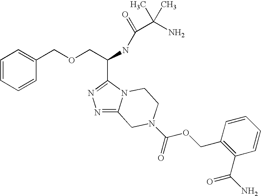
C1=CC=CC(COCC(NC(=O)C(N)(C)C)C2=NN=C3N2CCN(C(=O)OCC2=C(C(N)=O)C=CC=C2)C3)=C1
